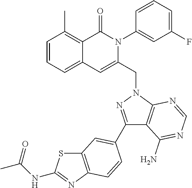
C1=CC=C2C(=C1C)C(=O)N(C1=CC(F)=CC=C1)C(CN1C3=C(C(N)=NC=N3)C(C3=CC4=C(N=C(NC(C)=O)S4)C=C3)=N1)=C2
